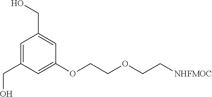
C1=C(CO)C=C(OCCOCC[NHFMOC])C=C1CO
